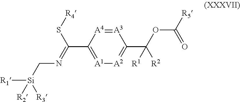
[A3]1=[A4]C(C(S[R4])=NC[Si]([R3])([R1])[R2])=[A1][A2]=C1C(OC([R5])=O)([R2])[R1]
